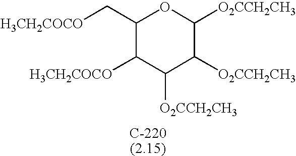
C1(C[H3CH2COCO])C([H3CH2COCO])C([O2CCH2CH3])C([O2CCH2CH3])C([O2CCH2CH3])O1
